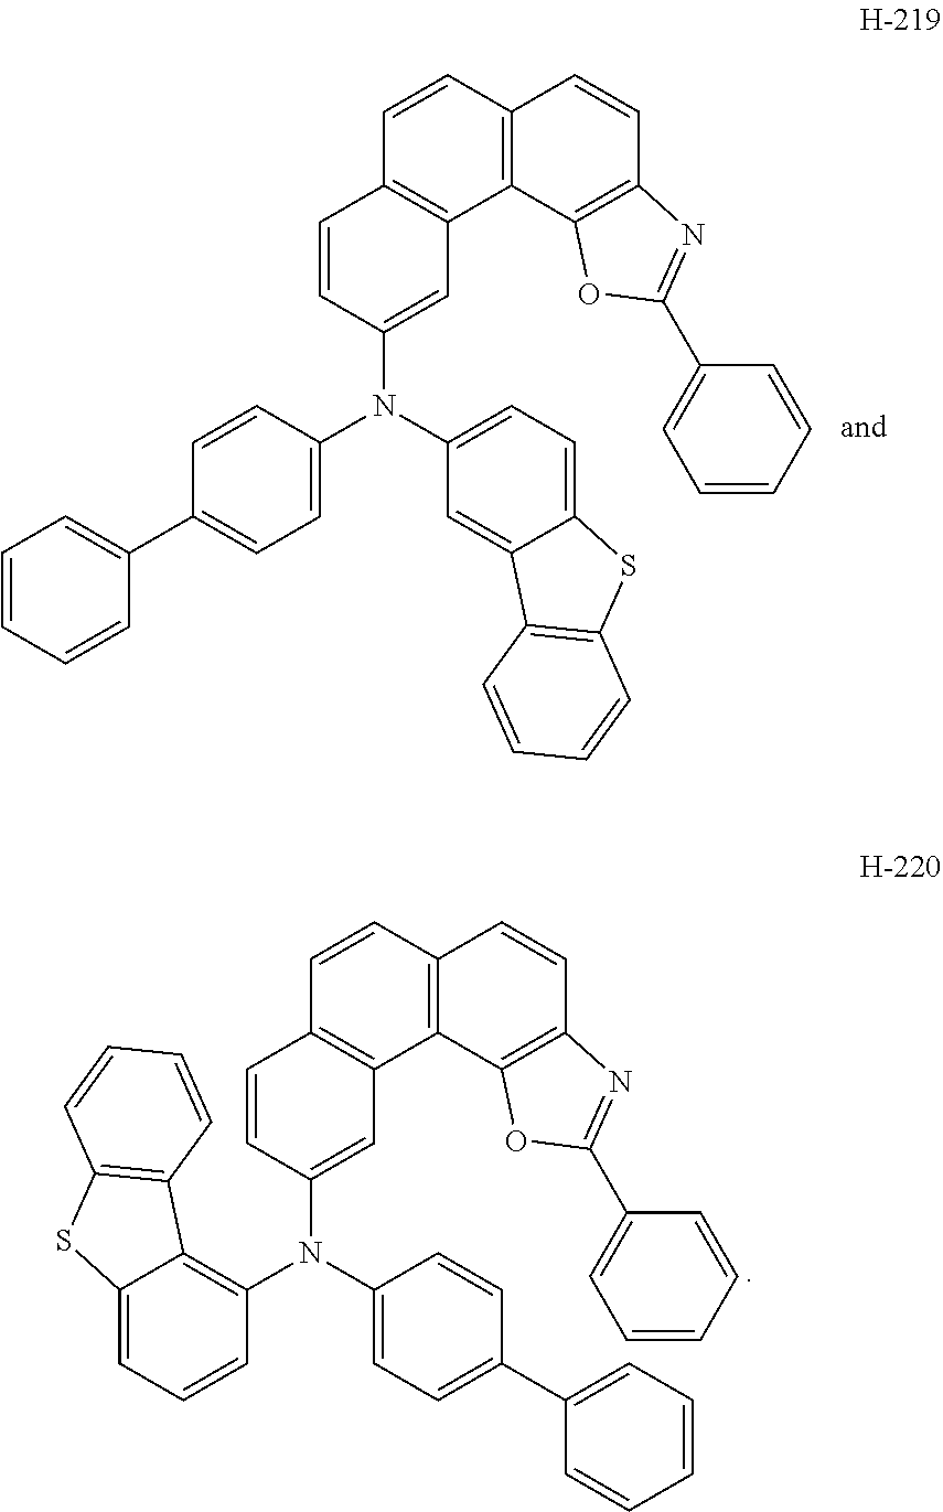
C12=C(C=CC3=C1C=C(N(C1=CC=C4C(=C1)C1=C(S4)C=CC=C1)C1=CC=C(C4=CC=CC=C4)C=C1)C=C3)C=CC1=C2OC(C2=CC=CC=C2)=N1.C12=C(C=CC3=C1C=C(N(C1=CC=C(C4=CC=CC=C4)C=C1)C1=C4C(=CC=C1)SC1=C4C=CC=C1)C=C3)C=CC1=C2OC(C2=CC=CC=C2)=N1
